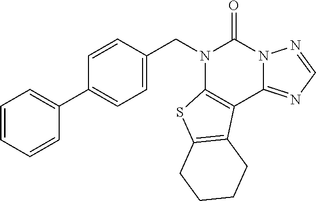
C1(CN2C3=C(C4=NC=NN4C2=O)C2=C(S3)CCCC2)=CC=C(C2=CC=CC=C2)C=C1
